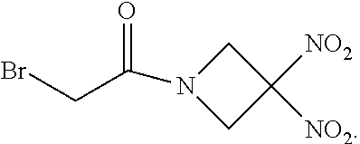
C1C([NO2])([NO2])CN1C(=O)CBr
